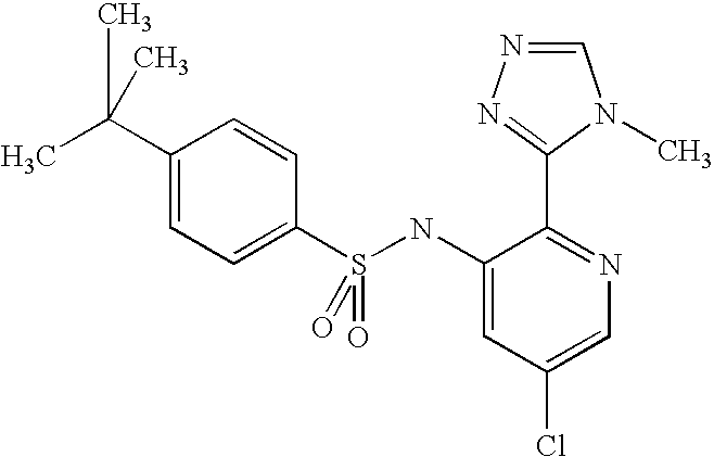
C1(NS(C2=CC=C(C(C)(C)C)C=C2)(=O)=O)=CC(Cl)=CN=C1C1=NN=CN1C
